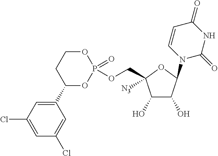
C1(O)C(O)C(N2C=CC(=O)NC2=O)OC1(COP1(=O)OCCC(C2=CC(Cl)=CC(Cl)=C2)O1)[N3]
